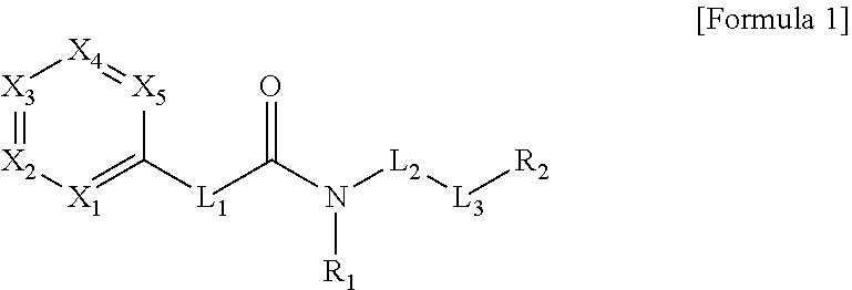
[X3]1=[X2][X1]=C([L1]C(=O)N([L2][L3][R2])[R1])[X5]=[X4]1
